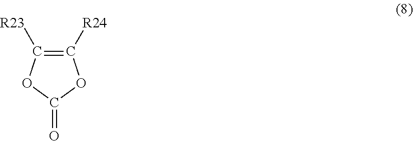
C1([R24])=C([R23])OC(=O)O1
